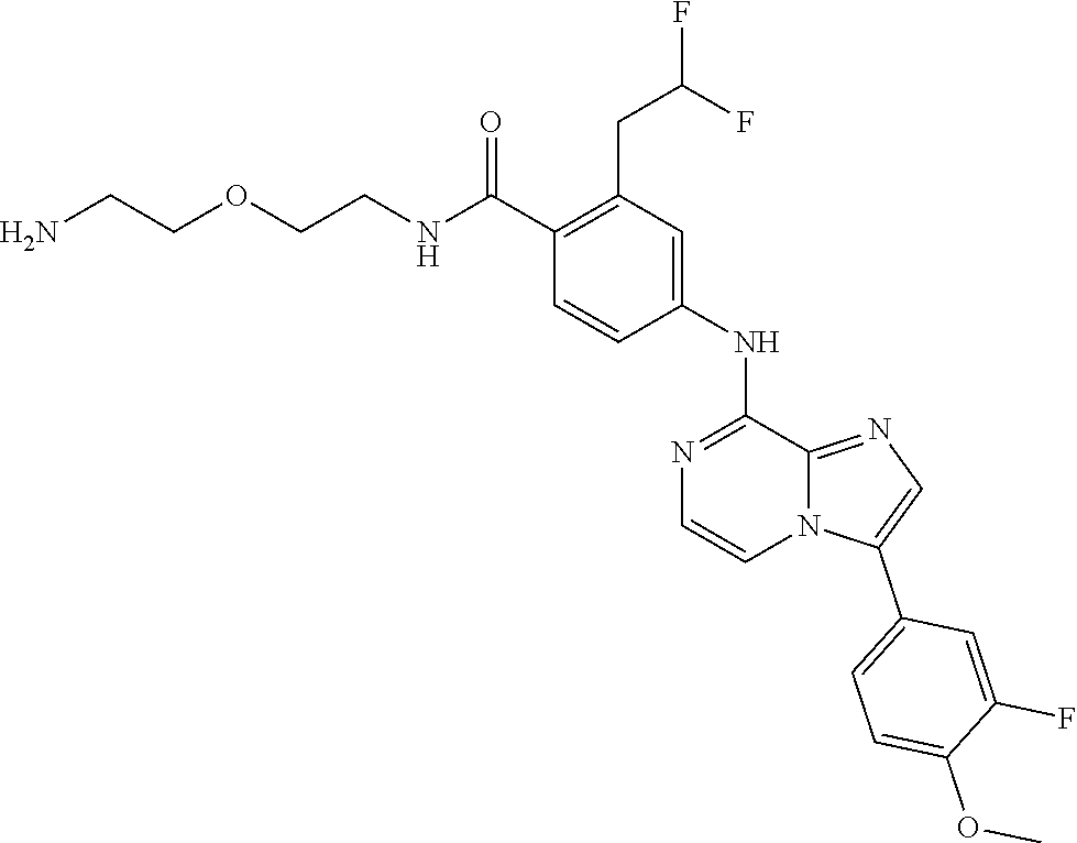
C1(C(NCCOCCN)=O)=C(CC(F)F)C=C(NC2=NC=CN3C2=NC=C3C2=CC=C(OC)C(F)=C2)C=C1
